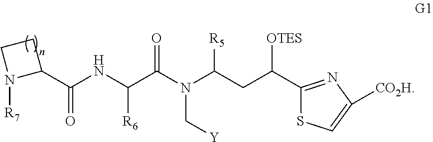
C(=O)(C1CCN1[R7])NC(C(N(C(CC(C1=NC([CO2H])=CS1)[OTES])[R5])C[Y])=O)[R6]
